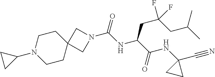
C12(CCN(C3CC3)CC1)CN(C(NC(C(=O)NC1(C#N)CC1)CC(CC(C)C)(F)F)=O)C2
